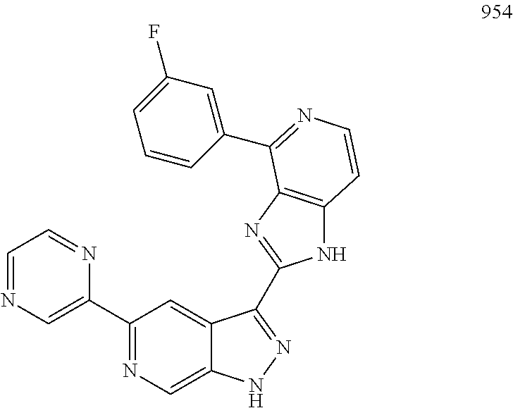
C1=NC=C(C2=NC=C3C(=C2)C(C2=NC4=C(N2)C=CN=C4C2=CC(F)=CC=C2)=NN3)N=C1
